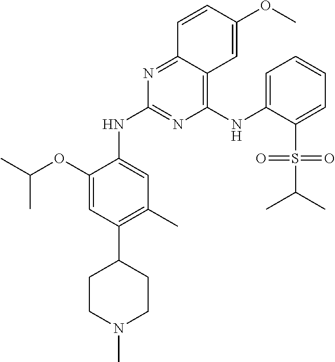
C(C)(C)OC1=CC(C2CCN(C)CC2)=C(C)C=C1NC1=NC(NC2=CC=CC=C2S(C(C)C)(=O)=O)=C2C(=N1)C=CC(OC)=C2
